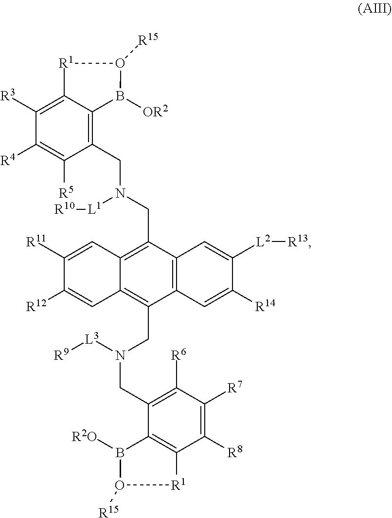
C12=C(CN(CC3=C4C(=C([R3])C([R4])=C3[R5])[R1]O([R15])B4[OR2])[L1][R10])C3=C(C(CN(CC4=C([R6])C([R7])=C([R8])C5=C4B([R2O])O([R15])[R1]5)[L3][R9])=C1C=C([R12])C([R11])=C2)C=C([R14])C([L2][R13])=C3
